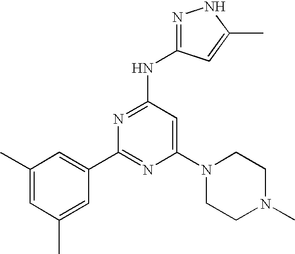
C1=C(C)C=C(C)C=C1C1=NC(N2CCN(C)CC2)=CC(NC2=NNC(C)=C2)=N1
